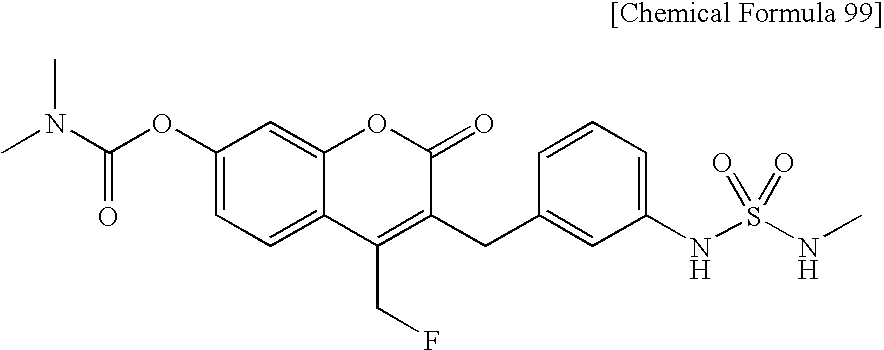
C1(OC(N(C)C)=O)=CC=C2C(=C1)OC(=O)C(CC1=CC(NS(NC)(=O)=O)=CC=C1)=C2CF
